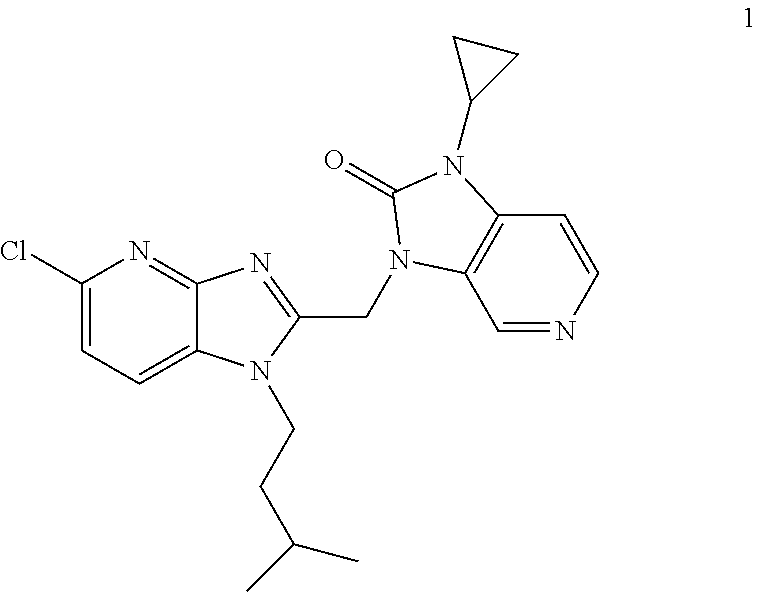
C1(Cl)=CC=C2C(=N1)N=C(CN1C3=C(C=CN=C3)N(C3CC3)C1=O)N2CCC(C)C
